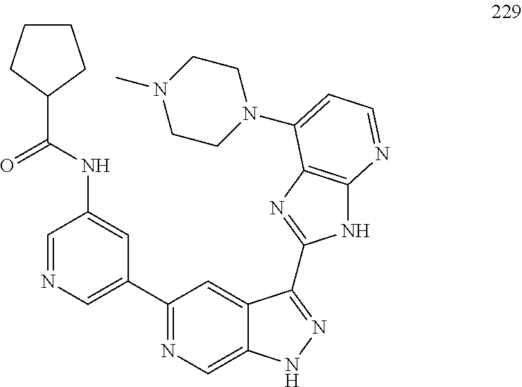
C1(C2=CN=CC(NC(=O)C3CCCC3)=C2)=NC=C2C(=C1)C(C1=NC3=C(N1)N=CC=C3N1CCN(C)CC1)=NN2
